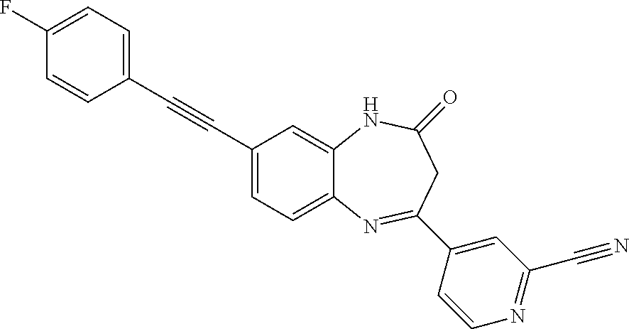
C1(C#CC2=CC=C(F)C=C2)=CC=C2C(=C1)NC(=O)CC(C1=CC(C#N)=NC=C1)=N2
